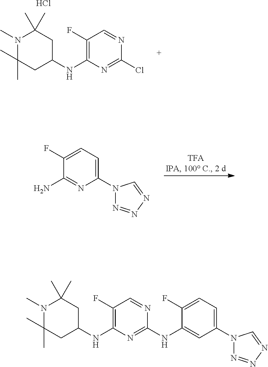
N1(C)C(C)(C)CC(NC2=C(F)C=NC(Cl)=N2)CC1(C)C.Cl.NC1=NC(N2N=NN=C2)=CC=C1F.N1(C)C(C)(C)CC(NC2=C(F)C=NC(NC3=CC(N4N=NN=C4)=CC=C3F)=N2)CC1(C)C
